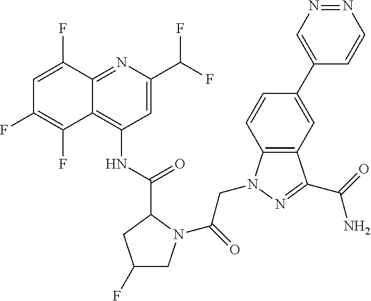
C1=C(F)C2=NC(C(F)F)=CC(NC(=O)C3N(C(CN4C5=C(C(C(N)=O)=N4)C=C(C4=CN=NC=C4)C=C5)=O)CC(F)C3)=C2C(F)=C1F
